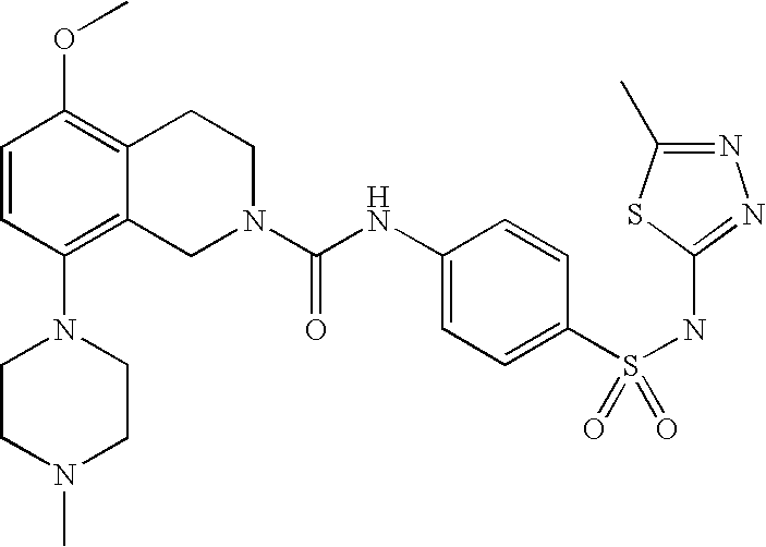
C1=CC(N2CCN(C)CC2)=C2C(=C1OC)CCN(C(NC1=CC=C(S(NC3=NN=C(C)S3)(=O)=O)C=C1)=O)C2
